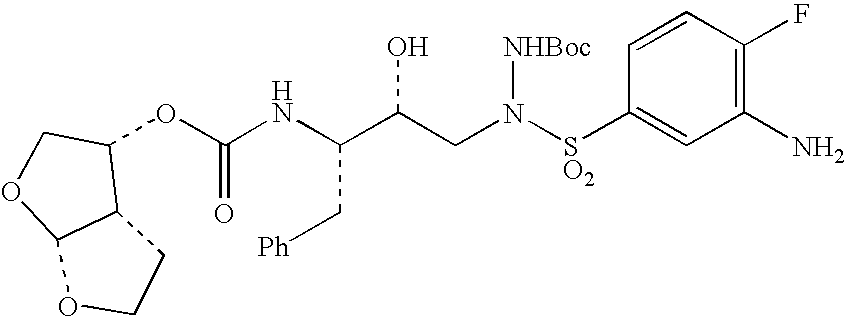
C(NC(C(CN([SO2]C1=CC(N)=C(F)C=C1)[NHBoc])O)C[Ph])(=O)OC1C2C(OC1)OCC2
